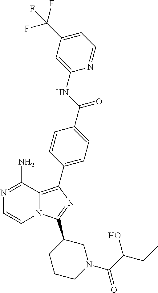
N12C(=C(C3=CC=C(C(=O)NC4=CC(C(F)(F)F)=CC=N4)C=C3)N=C1C1CCCN(C(C(O)CC)=O)C1)C(N)=NC=C2
